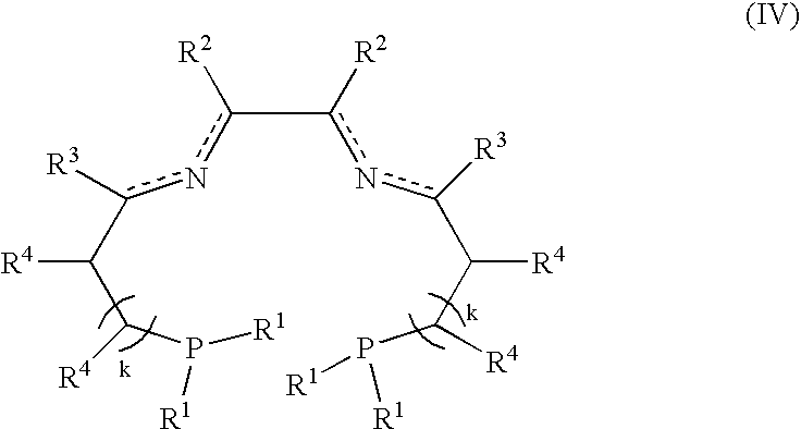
c(-c(nc(C(C(P([R1])[R1])[R4])[R4])[R3])[R2])(nc(C(C(P([R1])[R1])[R4])[R4])[R3])[R2]
